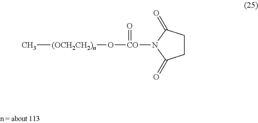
C[(OCH2CH2)n]O[CO](N1C(=O)CCC1=O)=O
